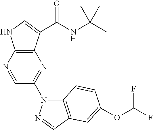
C12=C(C(C(NC(C)(C)C)=O)=CN1)N=C(N1C3=C(C=N1)C=C(OC(F)F)C=C3)C=N2
